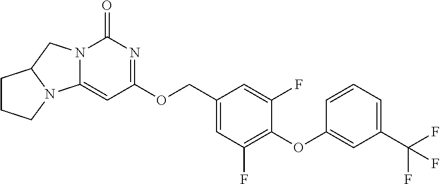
O(C1=C(F)C=C(COC2=NC(=O)N3C(=C2)N2C(C3)CCC2)C=C1F)C1=CC(C(F)(F)F)=CC=C1
